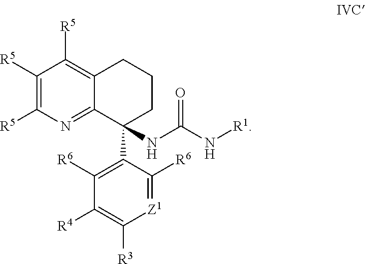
C1([R5])=C([R5])N=C2C(=C1[R5])CCCC2(C1=C([R6])C([R4])=C([R3])[Z1]=C1[R6])NC(N[R1])=O
